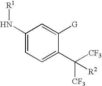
C1(N[R1])=CC=C(C([CF3])([R2])[CF3])C([G])=C1
